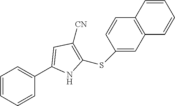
C1=CC=CC(C2=CC([CN])=C(SC3=CC4=C(C=C3)C=CC=C4)N2)=C1
